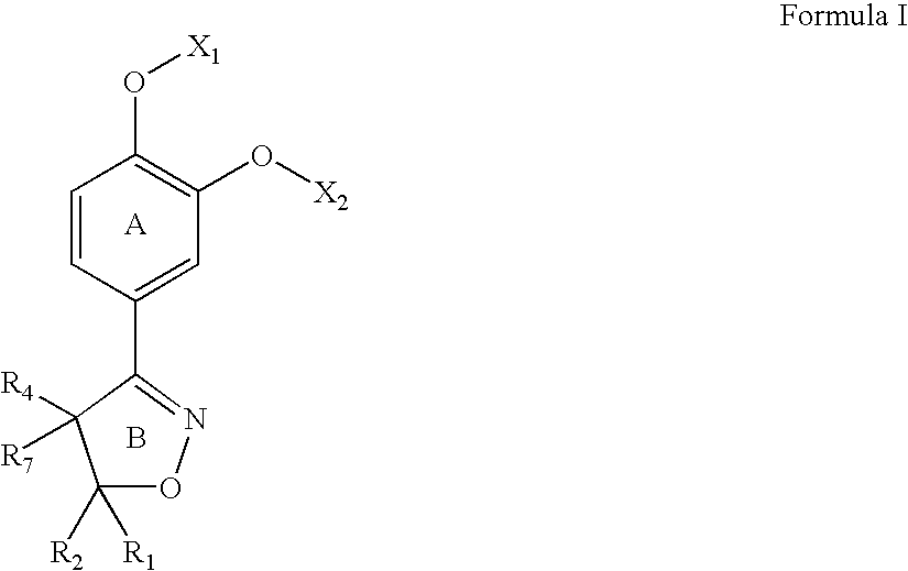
C1=CC(C2=NOC([R2])([R1])C2([R4])[R7])=CC(O[X2])=C1O[X1].B
